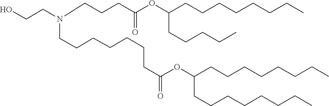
C(C(=O)OC(CCCCCCCC)CCCCCCCC)CCCCCCN(CCCC(OC(CCCCC)CCCCCCCC)=O)CCO
